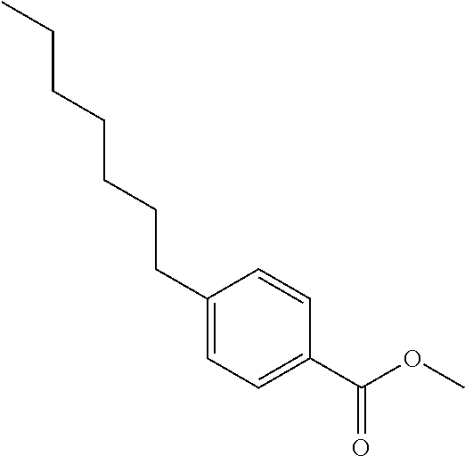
C1(CCCCCCC)=CC=C(C(OC)=O)C=C1
